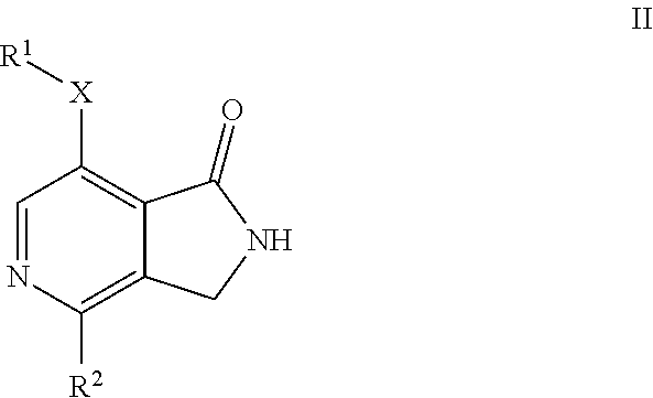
C1=NC([R2])=C2C(=C1[X][R1])C(=O)NC2
